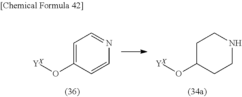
C1=C(O[YX])C=CN=C1.C1C(O[YX])CCNC1
